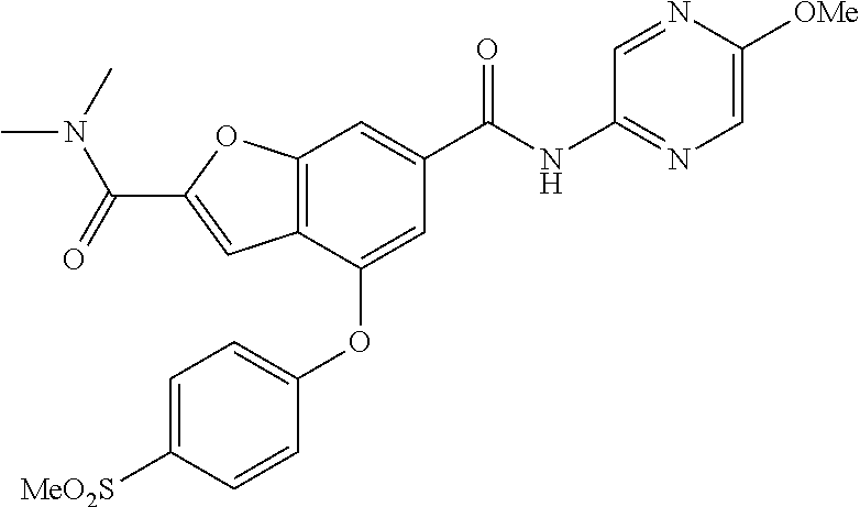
C12=C(C(OC3=CC=C([MeO2S])C=C3)=CC(C(NC3=NC=C([OMe])N=C3)=O)=C1)C=C(C(N(C)C)=O)O2
